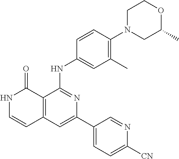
C1=CC(NC2=NC(C3=CC=C([CN])N=C3)=CC3=C2C(=O)NC=C3)=CC(C)=C1N1CC(C)OCC1
